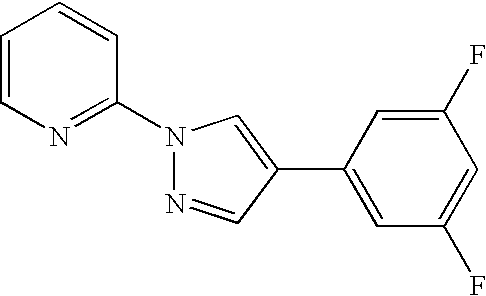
N1(C2=NC=CC=C2)N=CC(C2=CC(F)=CC(F)=C2)=C1
